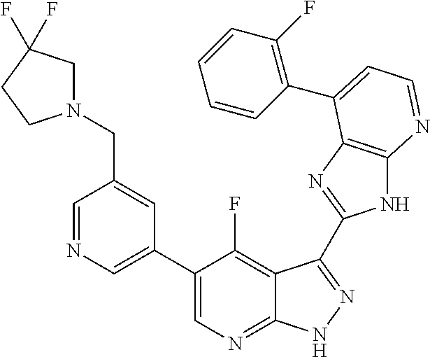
C1=NC=C(C2=CN=C3C(=C2F)C(C2=NC4=C(N2)N=CC=C4C2=C(F)C=CC=C2)=NN3)C=C1CN1CC(F)(F)CC1
